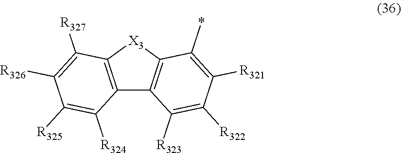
C12=C([X3]C3=C1C([R323])=C([R322])C([R321])=C3*)C([R327])=C([R326])C([R325])=C2[R324]
